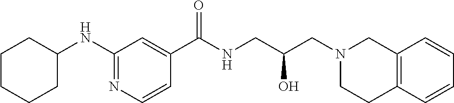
C1(NC2CCCCC2)=NC=CC(C(NCC(CN2CCC3=C(C2)C=CC=C3)O)=O)=C1
